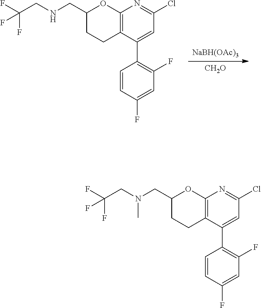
[NaBH(OAc)3].[CH2O].C12=C(C(C3=C(F)C=C(F)C=C3)=CC(Cl)=N1)CCC(CNCC(F)(F)F)O2.C12=C(C(C3=C(F)C=C(F)C=C3)=CC(Cl)=N1)CCC(CN(CC(F)(F)F)C)O2
